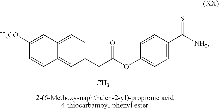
C12=CC(C(C(OC3=CC=C(C([NH2])=S)C=C3)=O)C)=CC=C1C=C([H3CO])C=C2
